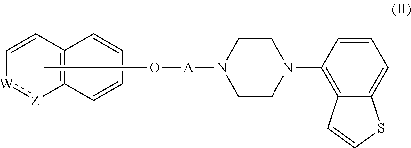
C1=C[W]:[Z]C2=C1C=CC=C2.CO[A]N1CCN(C2=C3C(=CC=C2)SC=C3)CC1
